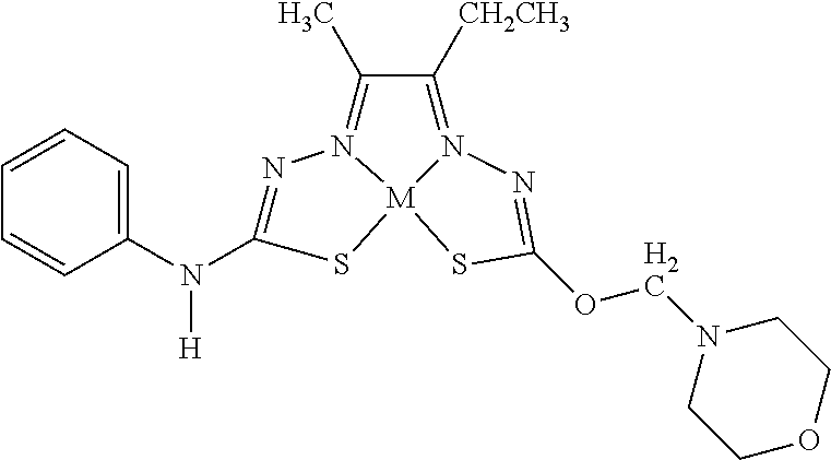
N1=C(N(C2=CC=CC=C2)[H])S[M]23N1=C(C)C([CH2CH3])=N2N=C(OCN1CCOCC1)S3
